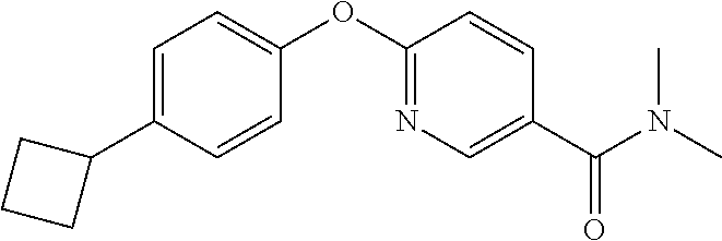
C1=C(C2CCC2)C=CC(OC2=NC=C(C(N(C)C)=O)C=C2)=C1
